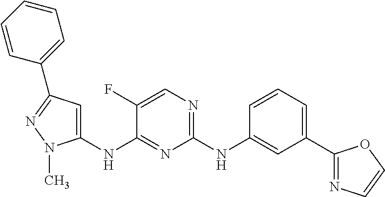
N1=C(NC2=CC(C3=NC=CO3)=CC=C2)N=C(NC2=CC(C3=CC=CC=C3)=NN2C)C(F)=C1
